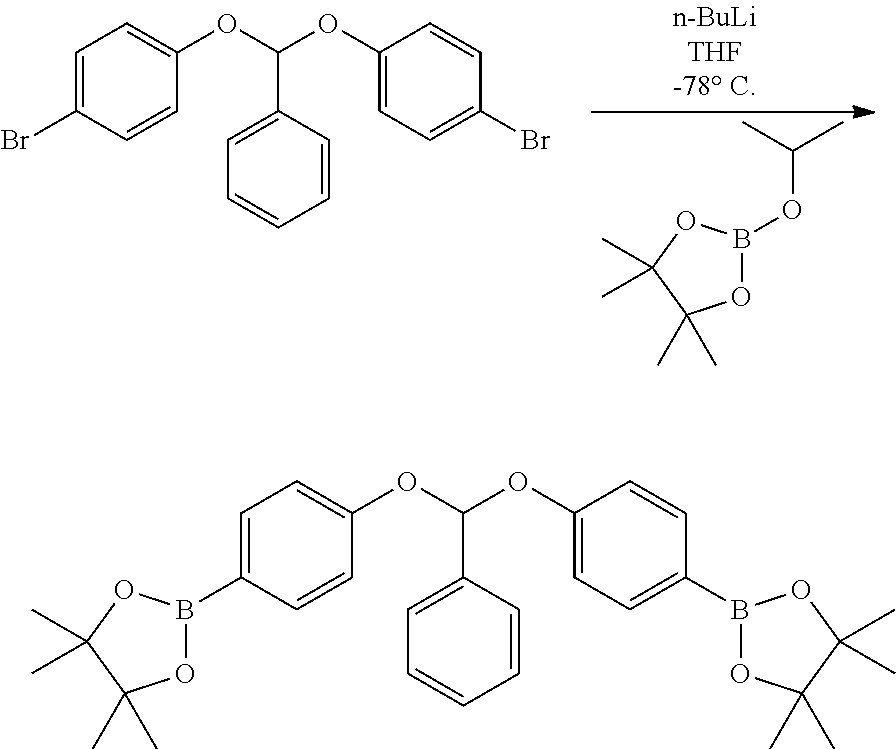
C1=C(Br)C=CC(OC(OC2=CC=C(Br)C=C2)C2=CC=CC=C2)=C1.O1B(OC(C)C)OC(C)(C)C1(C)C.C1=C(B2OC(C)(C)C(C)(C)O2)C=CC(OC(OC2=CC=C(B3OC(C)(C)C(C)(C)O3)C=C2)C2=CC=CC=C2)=C1
